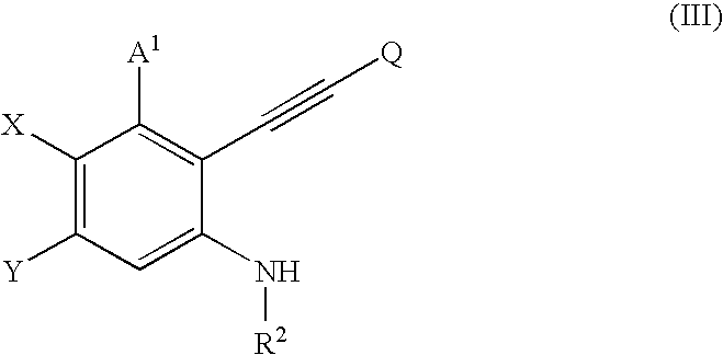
C1([X])=C([Y])C=C(N[R2])C(C#C[Q])=C1[A1]
